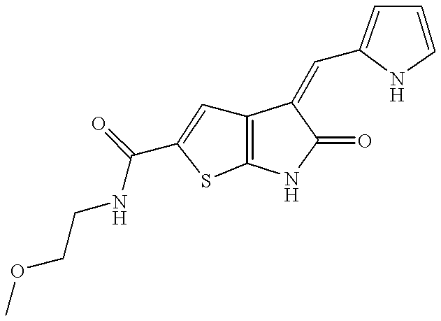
C12=C(NC(=O)C1=CC1=CC=CN1)SC(C(NCCOC)=O)=C2
